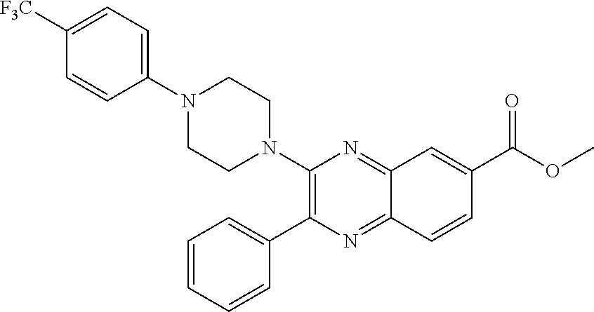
C12=NC(N3CCN(C4=CC=C([F3C])C=C4)CC3)=C(C3=CC=CC=C3)N=C1C=CC(C(OC)=O)=C2
